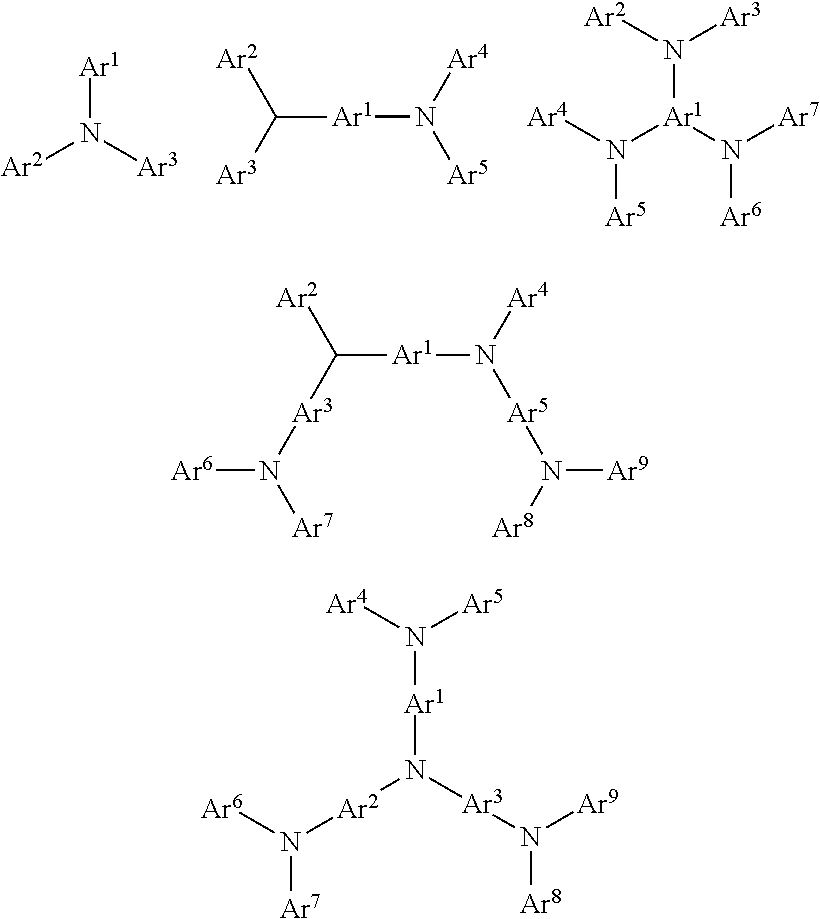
[Ar1]N([Ar3])[Ar2].C([Ar1]N([Ar4])[Ar5])([Ar2])[Ar3].[Ar1](N([Ar3])[Ar2])(N([Ar5])[Ar4])N([Ar6])[Ar7].C([Ar1]N([Ar4])[Ar5]N([Ar8])[Ar9])([Ar2])[Ar3]N([Ar6])[Ar7].[Ar1](N([Ar5])[Ar4])N([Ar3]N([Ar8])[Ar9])[Ar2]N([Ar6])[Ar7]
